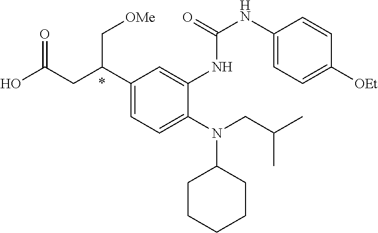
N(C1CCCCC1)(CC(C)C)C1=CC=C(C(CC(O)=O)C[OMe])C=C1NC(=O)NC1=CC=C([OEt])C=C1
